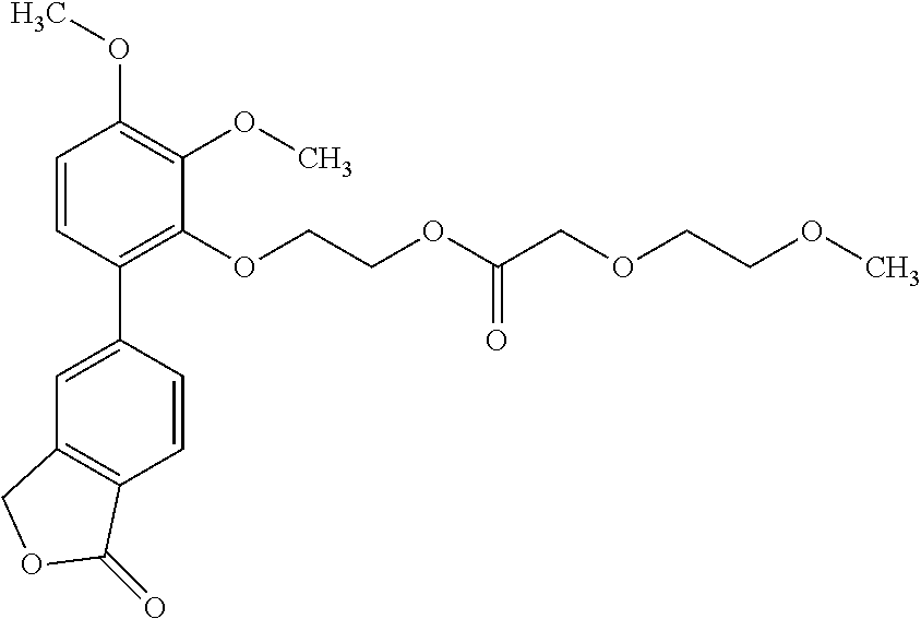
C1=CC(C2=CC3=C(C=C2)C(=O)OC3)=C(OCCOC(COCCOC)=O)C(OC)=C1OC
